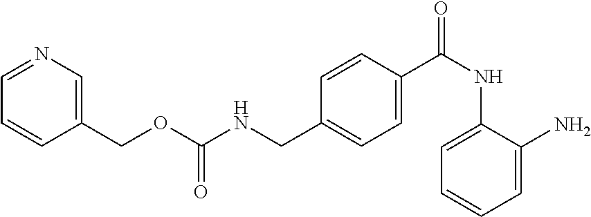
C1=CC(C(NC2=CC=CC=C2N)=O)=CC=C1CNC(OCC1=CN=CC=C1)=O
